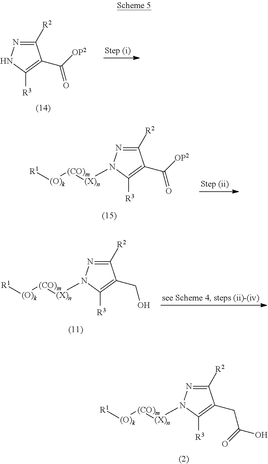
C1([R2])=NN([(X)n][(CO)m][(O)k][R1])C([R3])=C1CC(O)=O.C1([R2])=NN([(X)n][(CO)m][(O)k][R1])C([R3])=C1C(=O)[OP2].C1([R2])=NN([(X)n][(CO)m][(O)k][R1])C([R3])=C1CO.C1([R2])=NNC([R3])=C1C(=O)[OP2]
